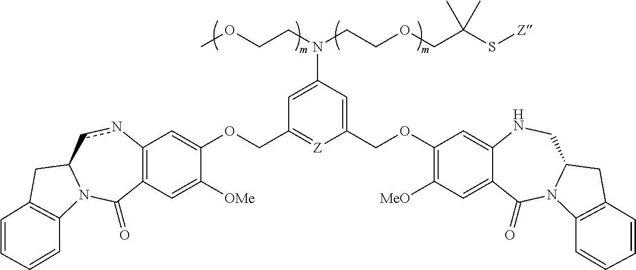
C12=C(C=C([OMe])C(OCC3=[Z]C(COC4=C([MeO])C=C5C(=C4)NCC4N(C5=O)C5=C(C4)C=CC=C5)=CC(N(CCOCC(S[Z])(C)C)CCOC)=C3)=C1)C(=O)N1C(cn2)CC2=C1C=CC=C2
